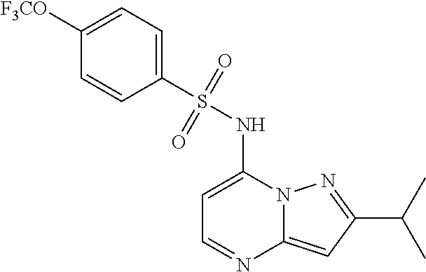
C1=C(NS(C2=CC=C([F3CO])C=C2)(=O)=O)N2C(=CC(C(C)C)=N2)N=C1
